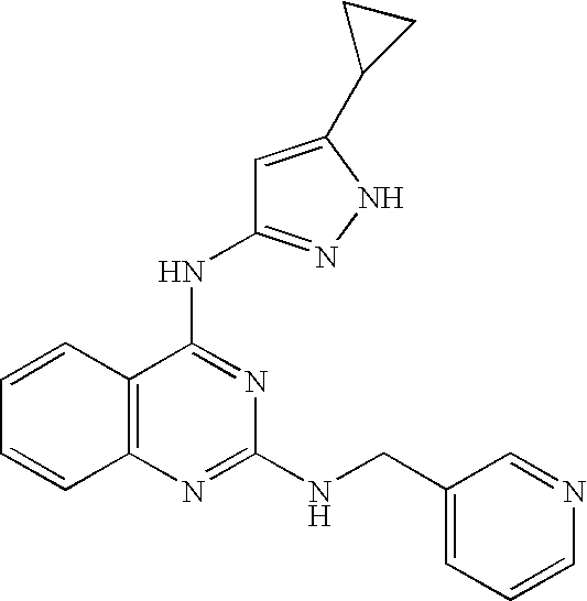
C1=CC2=C(C=C1)N=C(NCC1=CC=CN=C1)N=C2NC1=NNC(C2CC2)=C1
